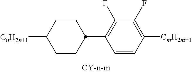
C1(C2CCC([CnH2n+1])CC2)=C(F)C(F)=C([CmH2m+1])C=C1
